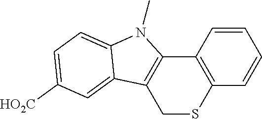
C12=C(C=CC=C1)SCC1=C2N(C)C2=CC=C([HO2C])C=C12
